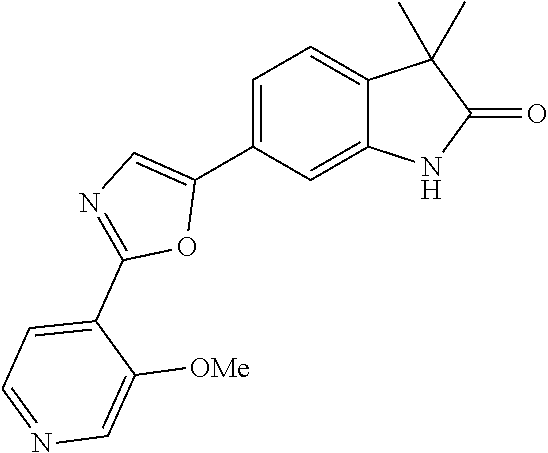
C1=C(C2=CN=C(C3=CC=NC=C3[OMe])O2)C=C2C(=C1)C(C)(C)C(=O)N2
